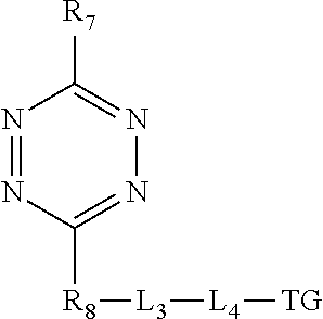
[R7]C1=NN=C([R8][L3][L4][TG])N=N1
